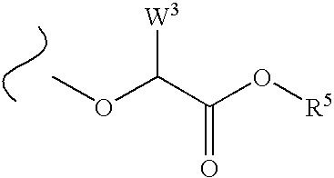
COC(C(O[R5])=O)[W3]
